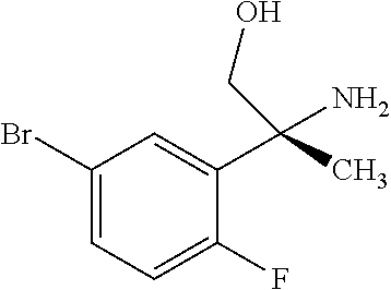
C1(Br)=CC=C(F)C(C(C)(N)CO)=C1
